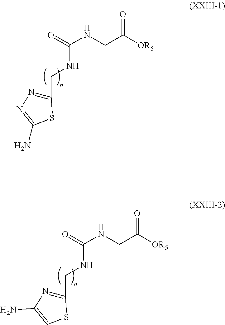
C(NC(NCC([OR5])=O)=O)C1=NN=C(N)S1.C(NC(NCC([OR5])=O)=O)C1=NC(N)=CS1
